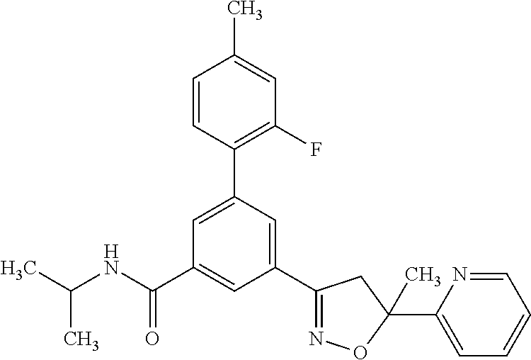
CC(NC(C1=CC(C2=NOC(C3=CC=CC=N3)(C)C2)=CC(C2=C(F)C=C(C)C=C2)=C1)=O)C
